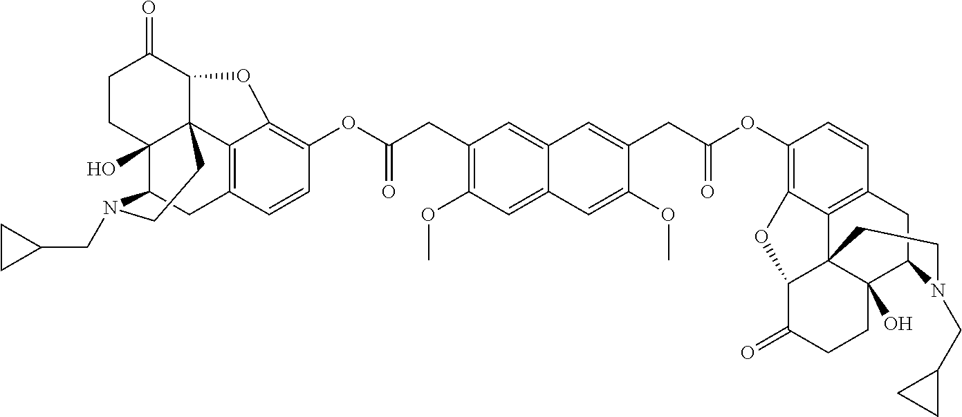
C1CC2(O)C34C(C1=O)OC1=C(OC(CC5=C(OC)C=C6C(=C5)C=C(CC(OC5=C7C8=C(C=C5)CC5C9(O)C8(C(C(=O)CC9)O7)CCN5CC5CC5)=O)C(OC)=C6)=O)C=CC(=C31)CC2N(CC1CC1)CC4
